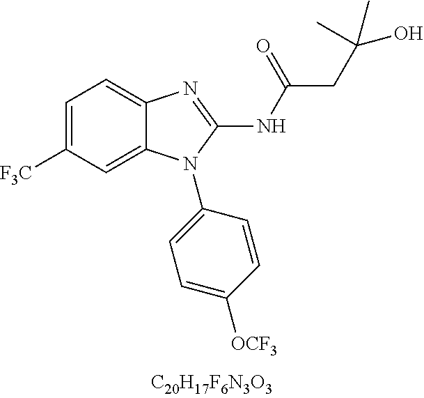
C1=C([CF3])C=C2C(=C1)N=C(NC(CC(C)(C)O)=O)N2C1=CC=C([OCF3])C=C1
